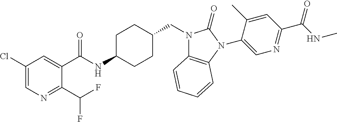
C1(Cl)=CN=C(C(F)F)C(C(NC2CCC(CN3C4=C(N(C5=CN=C(C(NC)=O)C=C5C)C3=O)C=CC=C4)CC2)=O)=C1
